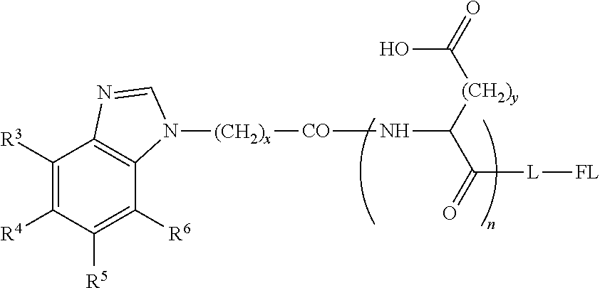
C1([R3])=C([R4])C([R5])=C([R6])C2=C1N=CN2[(CH2)x][CO]NC([(CH2)y]C(=O)O)C([L][FL])=O
